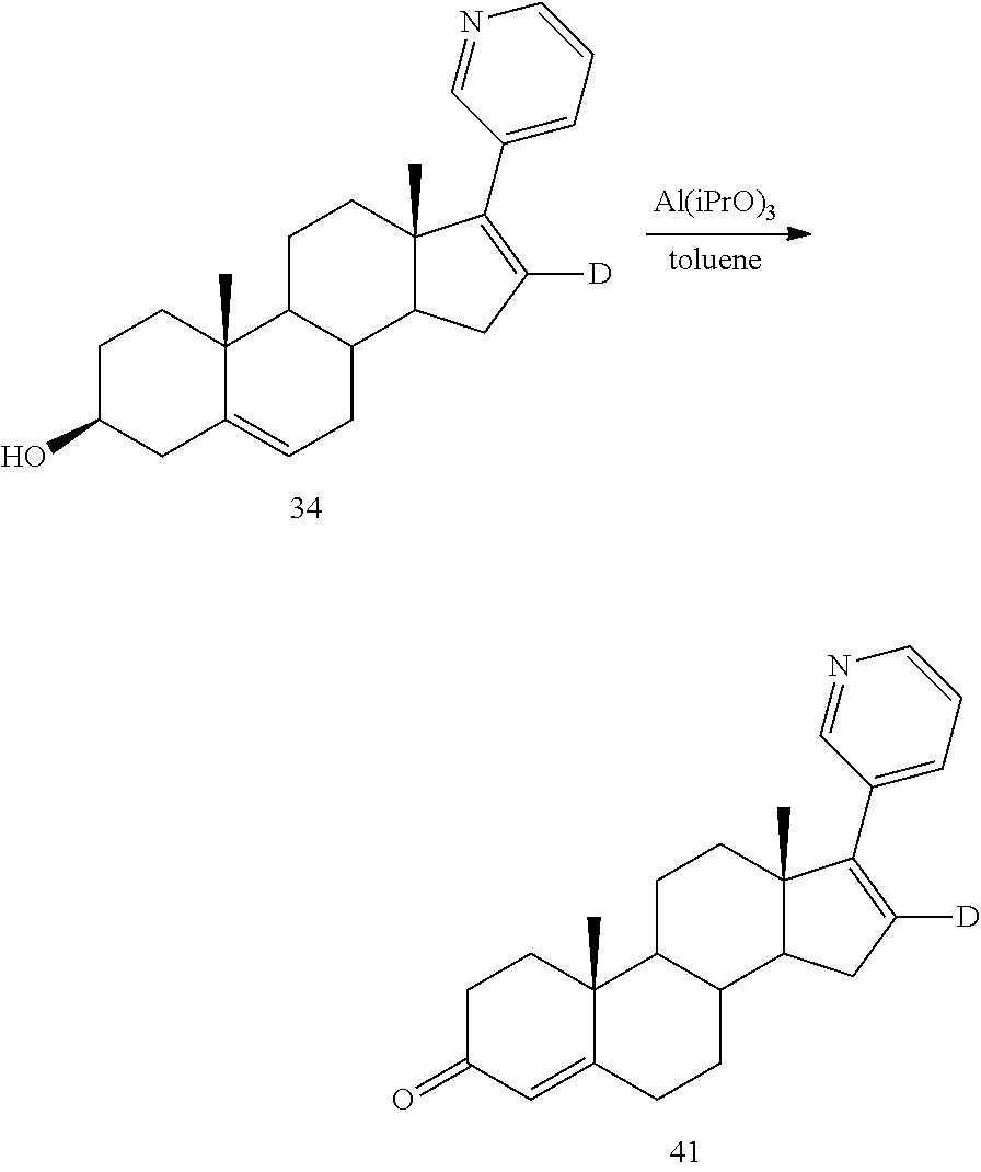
C1C(=O)C=C2C(C)(C1)C1C(CC2)C2C(C)(CC1)C(C1=CC=CN=C1)=C([D])C2.C1C(O)CC2=CCC3C(C2(C)C1)CCC1(C)C3CC([D])=C1C1=CC=CN=C1
